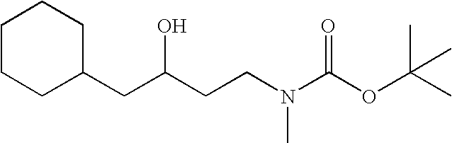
C1CCC(CC(CCN(C(OC(C)(C)C)=O)C)O)CC1
